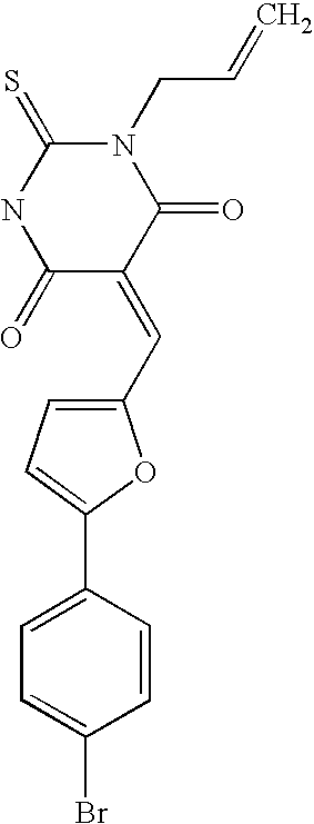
C1(C=C2C(=O)N(CC=C)C(=S)NC2=O)=CC=C(C2=CC=C(Br)C=C2)O1
